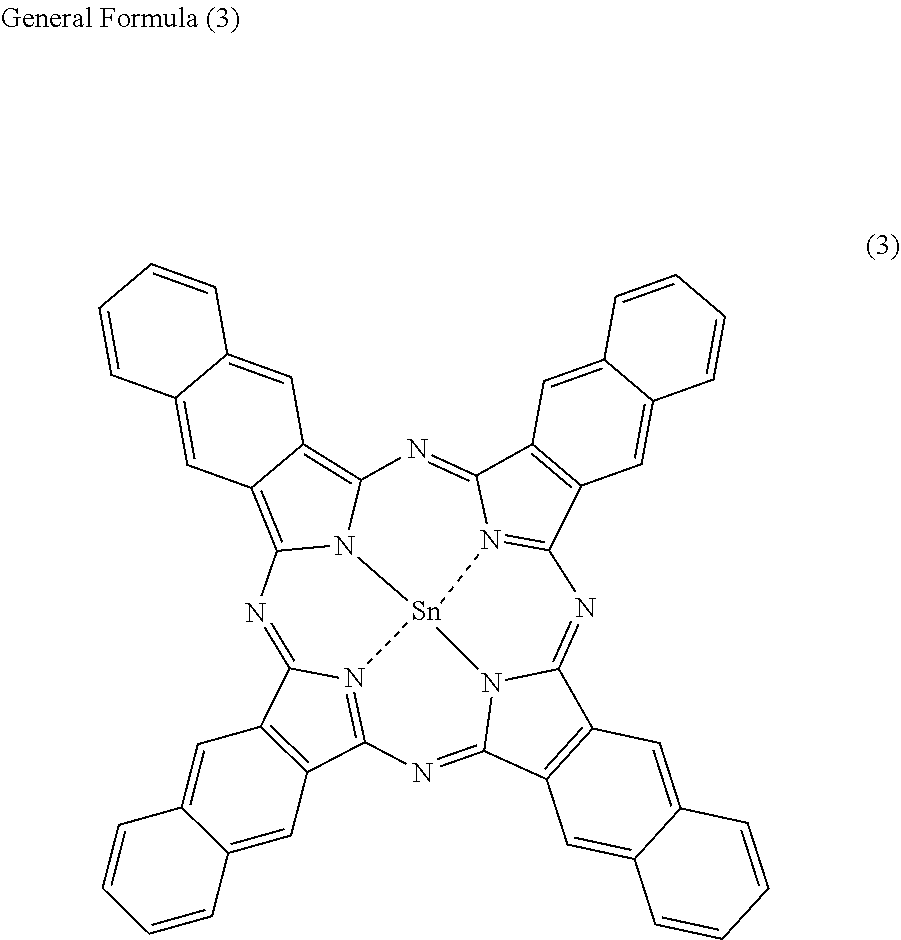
C12=NC3=N4C(=NC5=C6C(=C7N=C8C9=C(C=C%10C(=C9)C=CC=C%10)C9=N8[Sn]4(N75)N1C(=N9)C1=C2C=C2C(=C1)C=CC=C2)C=C1C(=C6)C=CC=C1)C1=C3C=C2C=CC=CC2=C1
